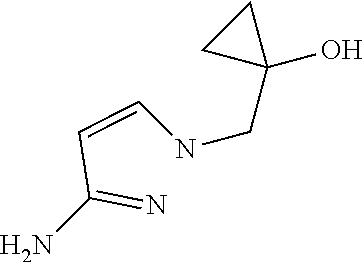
NC(=N)C=CNCC1(O)CC1
